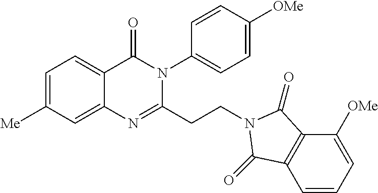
C1=C([Me])C=C2C(=C1)C(=O)N(C1=CC=C([OMe])C=C1)C(CCN1C(=O)C3=C(C=CC=C3[OMe])C1=O)=N2
